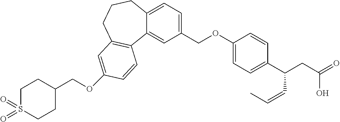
O(C1=CC2=C(C3=CC(COC4=CC=C(C(CC(O)=O)C=CC)C=C4)=CC=C3CCC2)C=C1)CC1CCS(=O)(=O)CC1
